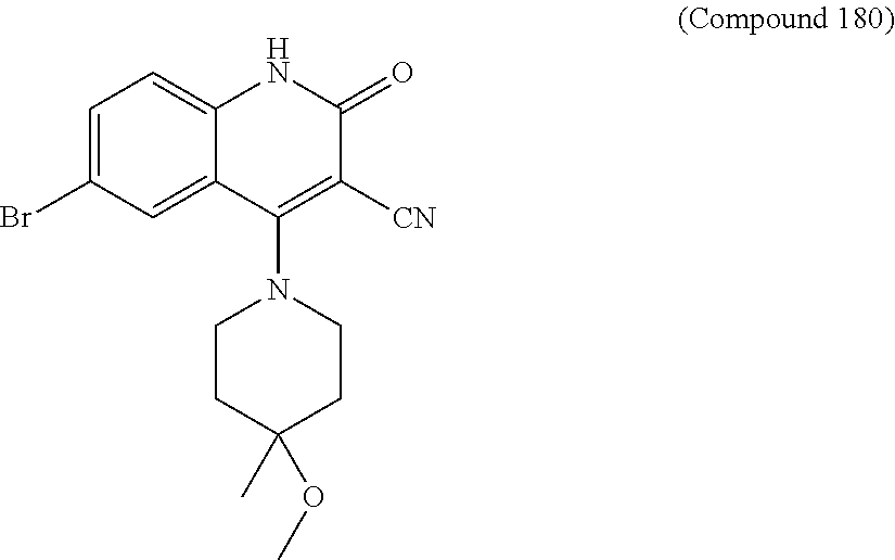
C1=C(Br)C=C2C(=C1)NC(=O)C([CN])=C2N1CCC(C)(OC)CC1
